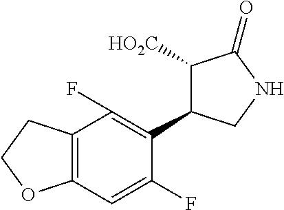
C1(C2=C(F)C3=C(C=C2F)OCC3)C([HO2C])C(=O)NC1
